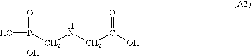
OP(=O)(O)CNCC(O)=O
